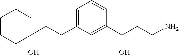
C1(CCC2=CC=CC(C(CCN)O)=C2)(O)CCCCC1
